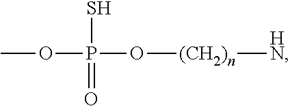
COP(O[(CH2)n]N)(S)=O
